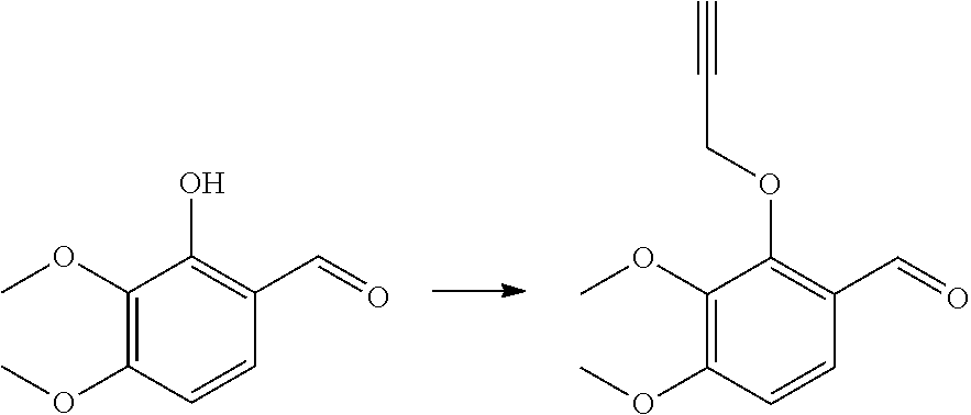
C1(OC)=C(OC)C=CC(C=O)=C1O.C1(OC)=C(OC)C=CC(C=O)=C1OCC#C
